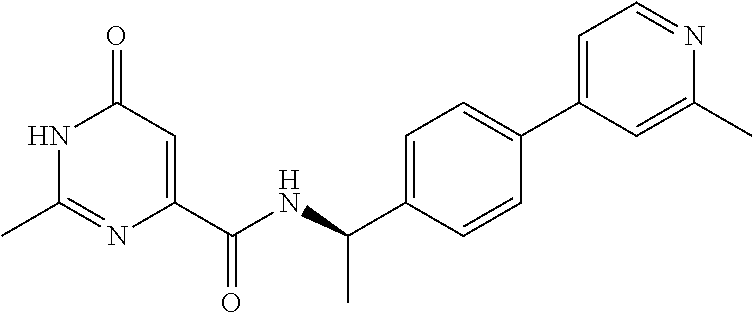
N1C(C)=NC(C(NC(C2=CC=C(C3=CC=NC(C)=C3)C=C2)C)=O)=CC1=O
